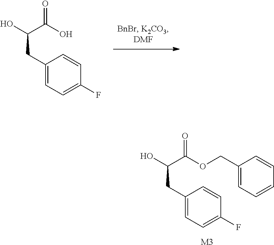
C1(CC(O)C(OCC2=CC=CC=C2)=O)=CC=C(F)C=C1.[M3].C1(CC(O)C(O)=O)=CC=C(F)C=C1
